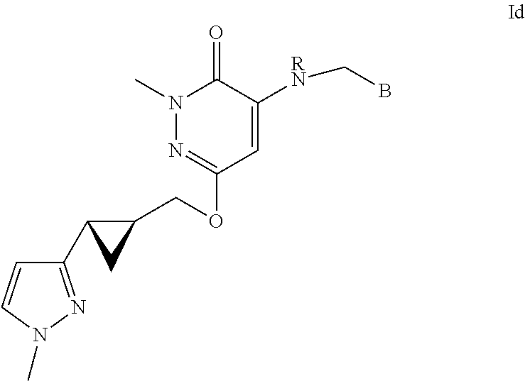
N1(C)N=C(OCC2CC2C2=NN(C)C=C2)C=C([RN]CB)C1=O
